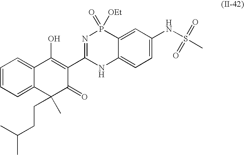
C1=CC=C2C(=C1)C(O)=C(C1=NP(=O)([OEt])C3=CC(NS(C)(=O)=O)=CC=C3N1)C(=O)C2(CCC(C)C)C
